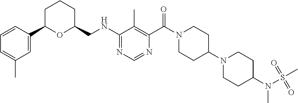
C1C(C2=CC(C)=CC=C2)OC(CNC2=NC=NC(C(=O)N3CCC(N4CCC(N(S(=O)(=O)C)C)CC4)CC3)=C2C)CC1
